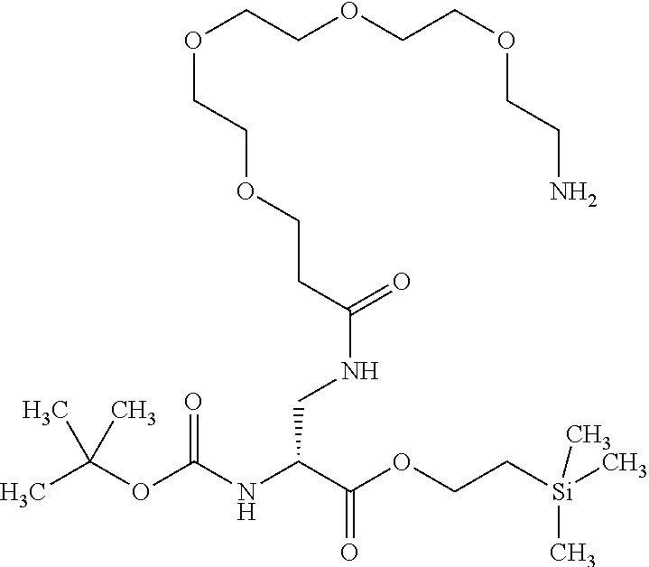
O(CCOCCOCCOCCC(NCC(NC(OC(C)(C)C)=O)C(=O)OCC[Si](C)(C)C)=O)CCN
